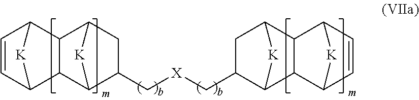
C12C(C3CC(C[X]CC4CC5C6C(C4[K]5)C4C=CC6[K]4)C1[K]3)C1C=CC2[K]1
